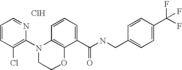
Cl.C1=CC(Cl)=C(N2CCOC3=C2C=CC=C3C(NCC2=CC=C(C(F)(F)F)C=C2)=O)N=C1
